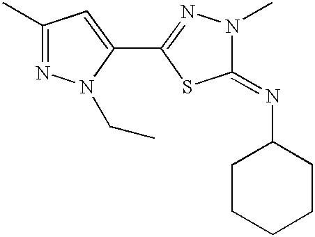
C1(C)=NN(CC)C(C2=NN(C)C(=NC3CCCCC3)S2)=C1
